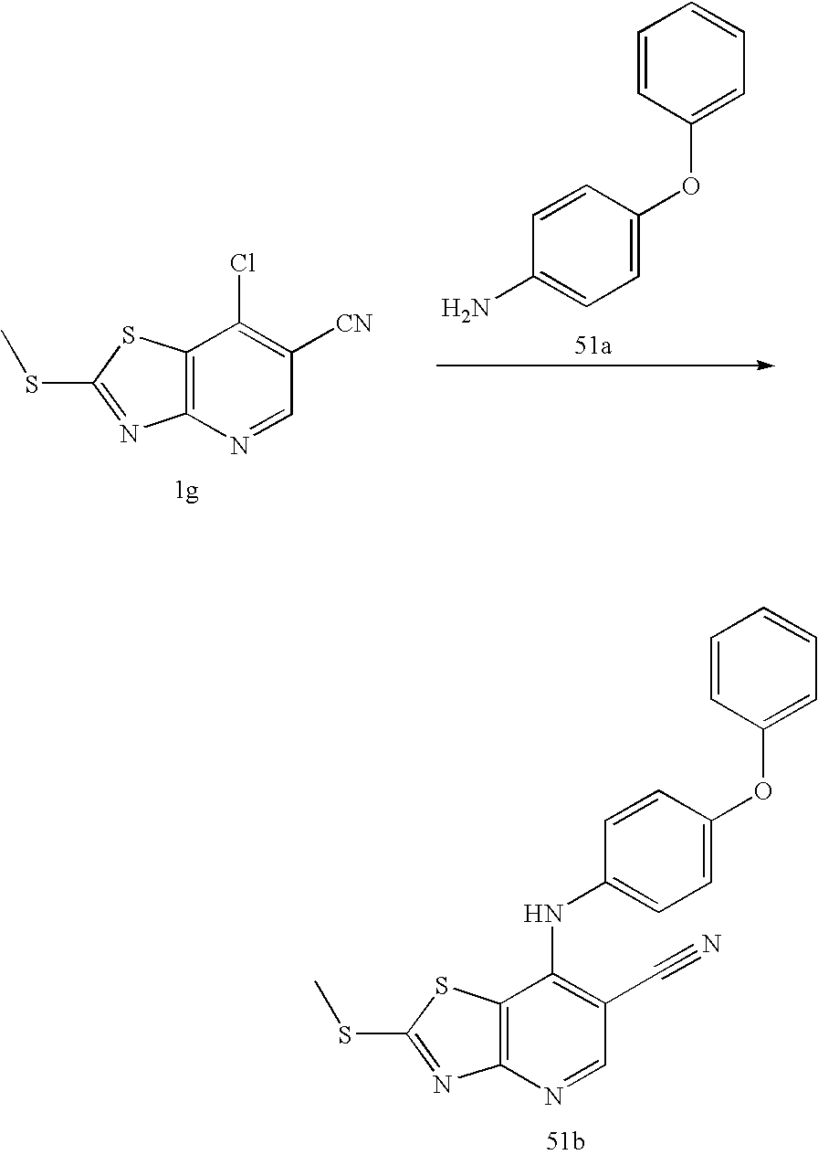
C12=C(N=CC([CN])=C1Cl)N=C(SC)S2.C1=CC(OC2=CC=CC=C2)=CC=C1N.C12=C(N=CC(C#N)=C1NC1=CC=C(OC3=CC=CC=C3)C=C1)N=C(SC)S2
